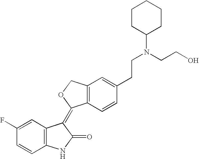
C12=C(C=CC(CCN(C3CCCCC3)CCO)=C1)C(=C1C3=C(NC1=O)C=CC(F)=C3)OC2
